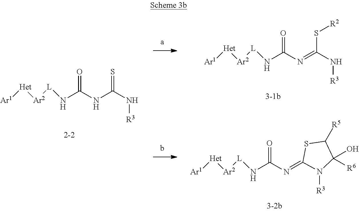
C(NC(N[R3])=S)(=O)N[L][Ar2][Het][Ar1].C(N=C(N[R3])S[R2])(=O)N[L][Ar2][Het][Ar1].C(N=C1SC([R5])C([R6])(O)N1[R3])(=O)N[L][Ar2][Het][Ar1]
